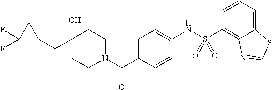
C1CN(C(C2=CC=C(NS(C3=C4C(=CC=C3)SC=N4)(=O)=O)C=C2)=O)CCC1(O)CC1C(F)(F)C1
